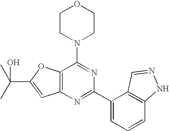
C1CN(C2=NC(C3=CC=CC4=C3C=NN4)=NC3=C2OC(C(O)(C)C)=C3)CCO1
